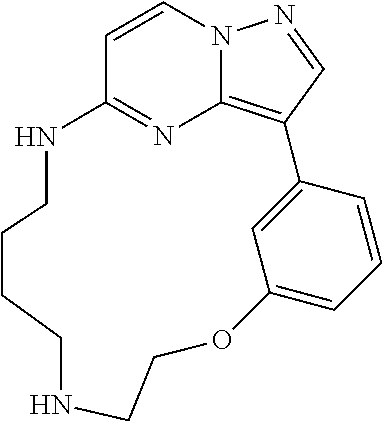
C1=CN2C3=C(C=N2)C2=CC(=CC=C2)OCCNCCCCNC1=N3
